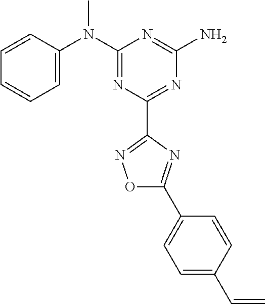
C1=CC(N(C2=NC(C3=NOC(C4=CC=C(C=C)C=C4)=N3)=NC(N)=N2)C)=CC=C1
